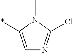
C1=C(*)N(C)C(Cl)=N1
